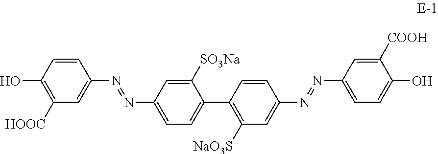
OC1=C([HOOC])C=C(N=NC2=CC=C(C3=C([NaO3S])C=C(N=NC4=CC=C(O)C([COOH])=C4)C=C3)C([SO3Na])=C2)C=C1
